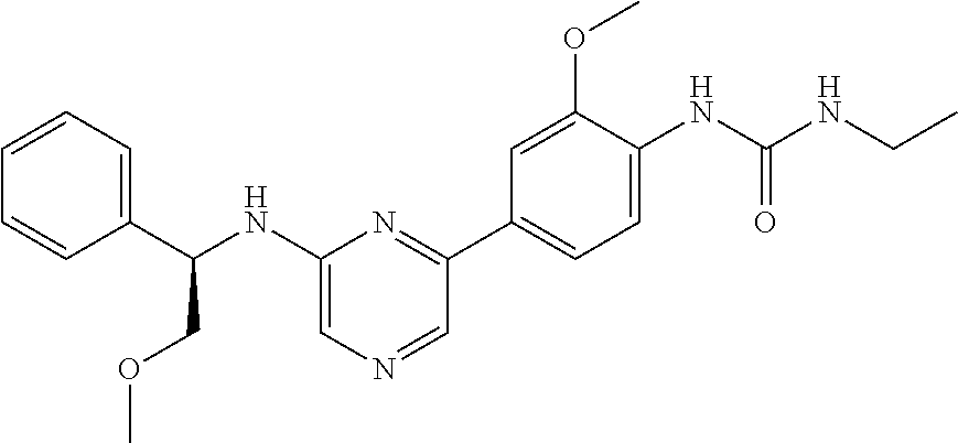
C1=CC=C(C(NC2=CN=CC(C3=CC=C(NC(=O)NCC)C(OC)=C3)=N2)COC)C=C1
